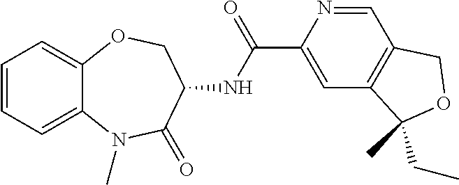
C1=CC=C2C(=C1)OCC(NC(C1=CC3=C(C=N1)COC3(CC)C)=O)C(=O)N2C
